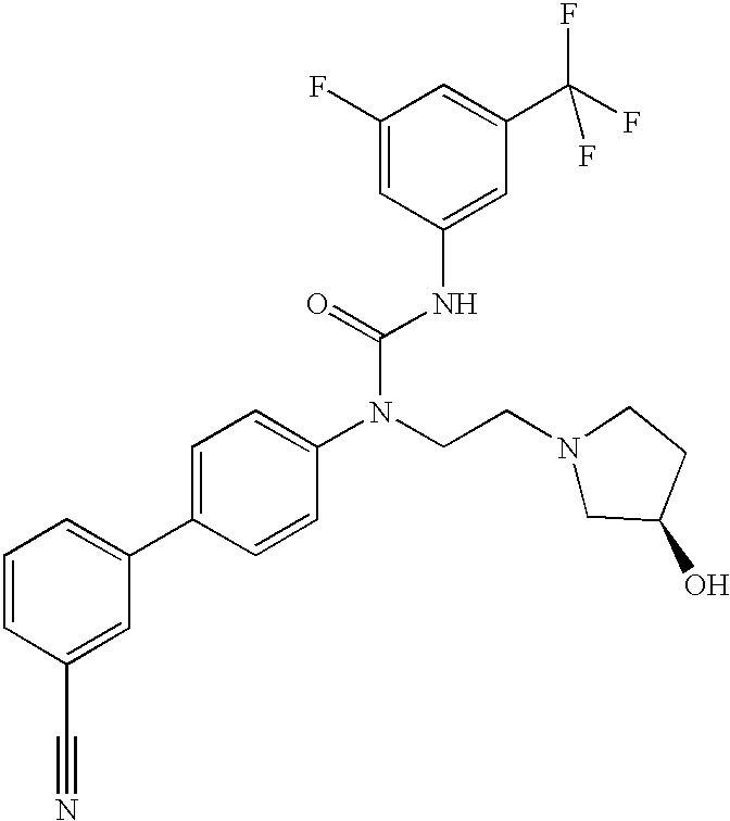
C1=CC(C#N)=CC(C2=CC=C(N(CCN3CC(O)CC3)C(=O)NC3=CC(C(F)(F)F)=CC(F)=C3)C=C2)=C1
